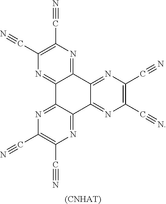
C1(C#N)=C(C#N)N=C2C(=N1)C1=NC(C#N)=C(C#N)N=C1C1=NC(C#N)=C(C#N)N=C21.[(CNHAT)]
